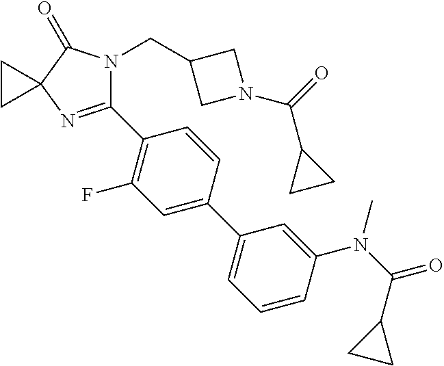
C1(C2=C(F)C=C(C3=CC=CC(N(C(=O)C4CC4)C)=C3)C=C2)=NC2(C(=O)N1CC1CN(C(=O)C3CC3)C1)CC2
